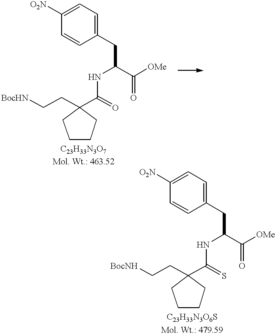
C(CC1=CC=C([O2N])C=C1)(C(=O)[OMe])NC(C1(CC[BocHN])CCCC1)=O.C(CC1(C(=S)NC(CC2=CC=C([O2N])C=C2)C(=O)[OMe])CCCC1)[BocNH]
